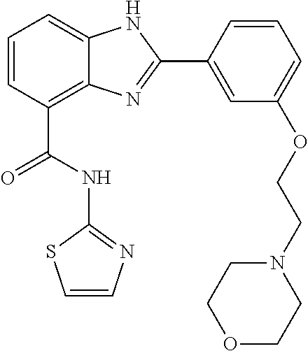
C1=CC(C(NC2=NC=CS2)=O)=C2C(=C1)NC(C1=CC(OCCN3CCOCC3)=CC=C1)=N2
